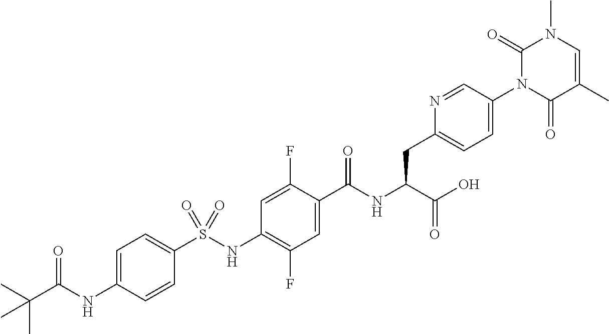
C1=CC(NC(C(C)(C)C)=O)=CC=C1S(NC1=C(F)C=C(C(NC(C(O)=O)CC2=CC=C(N3C(=O)C(C)=CN(C)C3=O)C=N2)=O)C(F)=C1)(=O)=O
